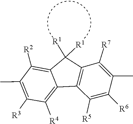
[R1]C1([R1])C2=C([R2])C(C)=C([R3])C([R4])=C2C2=C1C([R7])=C(C)C([R6])=C2[R5]
